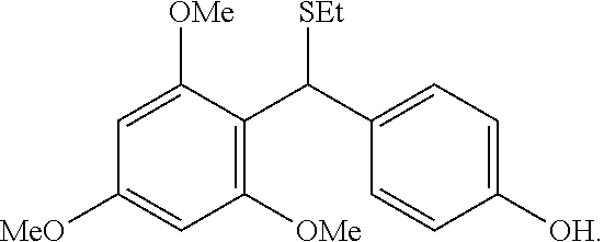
C1([MeO])=CC([OMe])=C(C(C2=CC=C([OH])C=C2)[SEt])C([OMe])=C1
